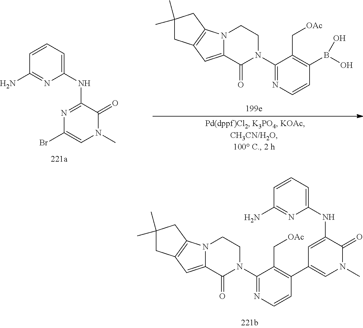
N12C(=CC3=C1CC(C)(C)C3)C(=O)N(C1=NC=CC(C3=CN(C)C(=O)C(NC4=CC=CC(N)=N4)=C3)=C1C[OAc])CC2.N12C(=CC3=C1CC(C)(C)C3)C(=O)N(C1=NC=CC(B(O)O)=C1C[OAc])CC2.N(C1=NC(Br)=CN(C)C1=O)C1=CC=CC(N)=N1
